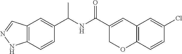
C1(Cl)=CC2=C(C=C1)OCC(C(NC(C1=CC3=C(C=C1)NN=C3)C)=O)=C2
